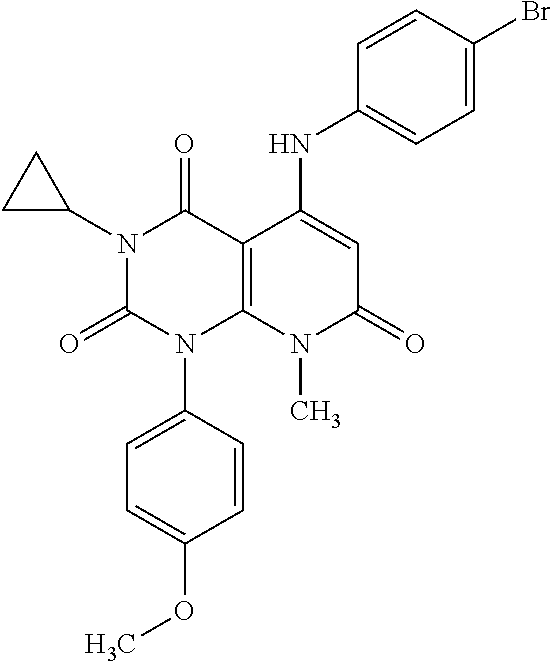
C1=CC(N2C3=C(C(=O)N(C4CC4)C2=O)C(NC2=CC=C(Br)C=C2)=CC(=O)N3C)=CC=C1OC
